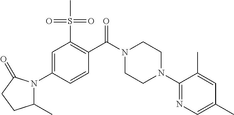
C1=C(N2C(C)CCC2=O)C=CC(C(N2CCN(C3=NC=C(C)C=C3C)CC2)=O)=C1S(C)(=O)=O
